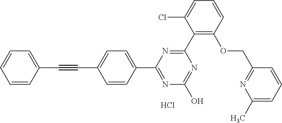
N1=C(O)N=C(C2=CC=C(C#CC3=CC=CC=C3)C=C2)N=C1C1=C(OCC2=NC(C)=CC=C2)C=CC=C1Cl.Cl
